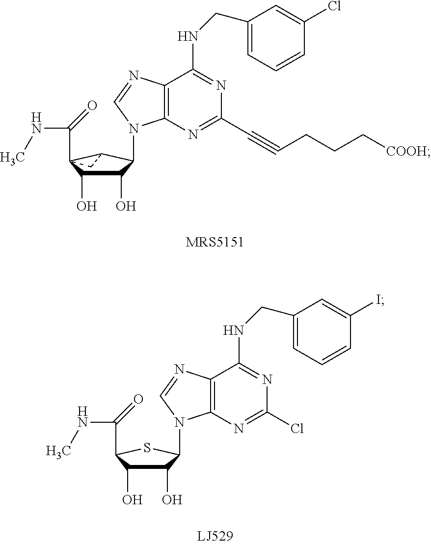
C1(O)C(O)C2(C(NC)=O)C(C1N1C3=C(C(NCC4=CC=CC(Cl)=C4)=NC(C#CCCC[COOH])=N3)N=C1)C2.C1(O)C(O)C(C(NC)=O)SC1N1C2=C(C(NCC3=CC=CC(I)=C3)=NC(Cl)=N2)N=C1
